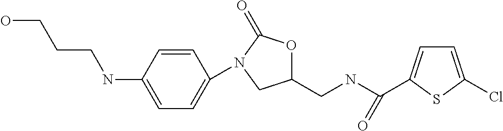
C1=CC(NCCCO)=CC=C1N1C(=O)OC(CNC(=O)C2=CC=C(Cl)S2)C1
